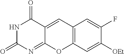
N1C(=O)N=C2C(=CC3=C(O2)C=C([OEt])C(F)=C3)C1=O
